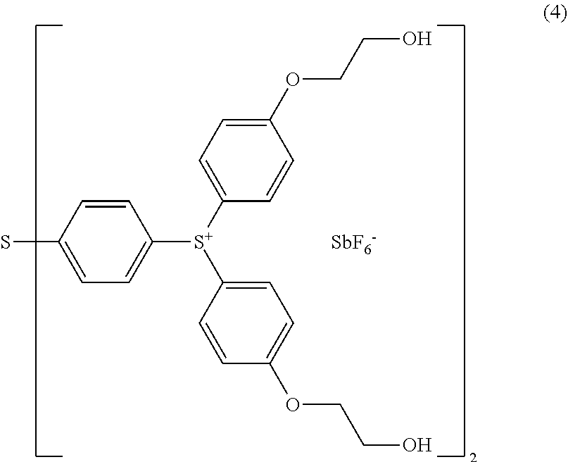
SC1=CC=C([S+](C2=CC=C(OCCO)C=C2)C2=CC=C(OCCO)C=C2)C=C1.[SbF6-]
